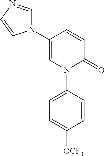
C1=CC(N2C=NC=C2)=CN(C2=CC=C([OCF3])C=C2)C1=O
